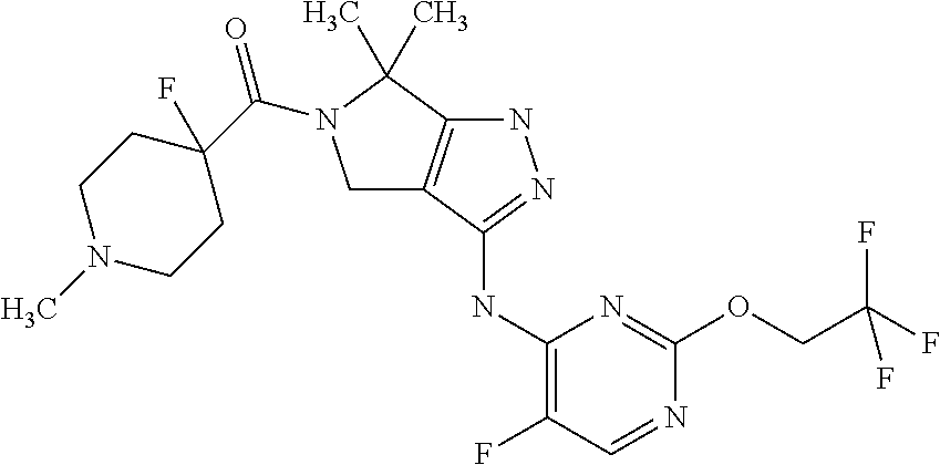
C1(NC2=NNC3=C2CN(C(C2(F)CCN(C)CC2)=O)C3(C)C)=C(F)C=NC(OCC(F)(F)F)=N1
